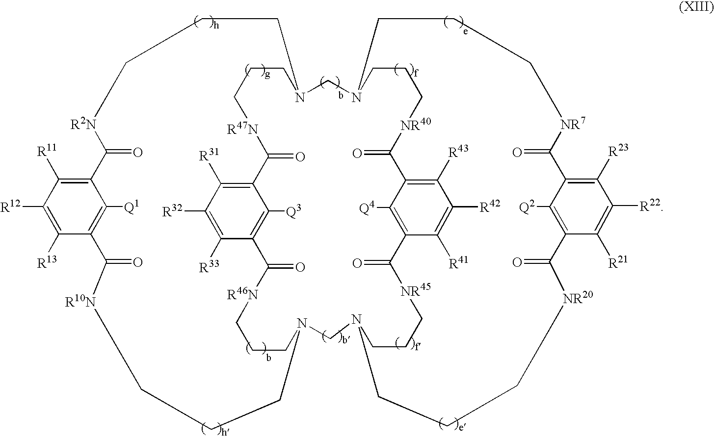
C12=C([R31])C([R32])=C([R33])C(=C1[Q3])C(=O)[R46N]CCCN1CN3CCC[NR45]C(=O)C4=C([Q4])C(=C([R43])C([R42])=C4[R41])C(=O)[NR40]CCCN(CN(CCC[R47N]C2=O)CCC[R2N]C(=O)C2=C([R11])C([R12])=C([R13])C(=C2[Q1])C(=O)[R10N]CCC1)CCC[NR7]C(=O)C1=C([R23])C([R22])=C([R21])C(=C1[Q2])C(=O)[NR20]CCC3
